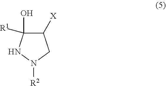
C1([X])C([R1])(O)NN([R2])C1
